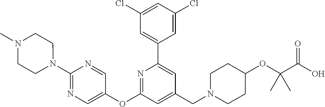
C1(Cl)=CC(Cl)=CC(C2=CC(CN3CCC(OC(C(O)=O)(C)C)CC3)=CC(OC3=CN=C(N4CCN(C)CC4)N=C3)=N2)=C1
